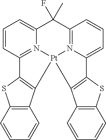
C1=CC2=N3C(=C1)C(C)(F)C1=N4C(=CC=C1)C1=C([Pt]34C3=C2SC2=C3C=CC=C2)C2=C(S1)C=CC=C2
